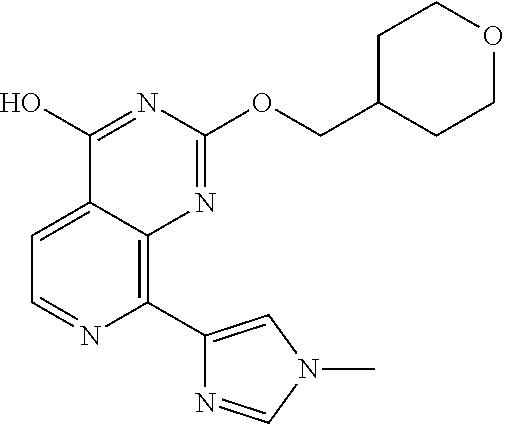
C1(C2=CN(C)C=N2)=C2C(=CC=N1)C(O)=NC(OCC1CCOCC1)=N2
